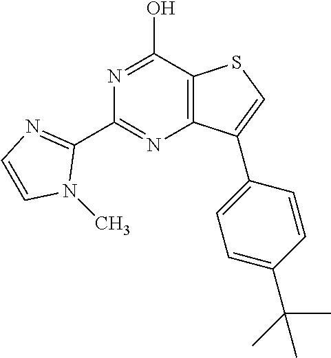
N1=C(O)C2=C(N=C1C1=NC=CN1C)C(C1=CC=C(C(C)(C)C)C=C1)=CS2
